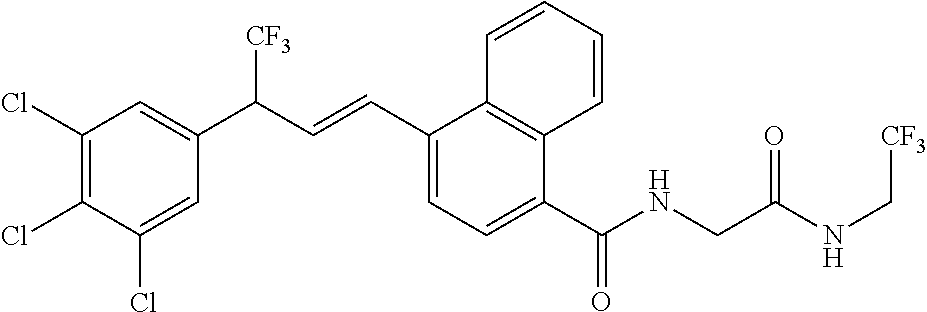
C1(Cl)=C(Cl)C(Cl)=CC(C(C=CC2=CC=C(C(NCC(NC[CF3])=O)=O)C3=C2C=CC=C3)[CF3])=C1
